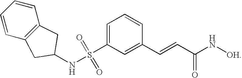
C1=CC2=C(C=C1)CC(NS(C1=CC=CC(C=CC(N[OH])=O)=C1)(=O)=O)C2
